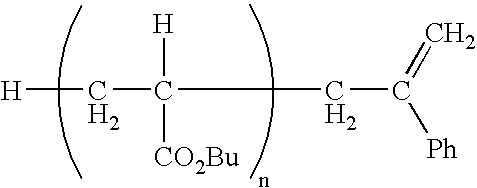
[H]CC([H])([CO2Bu])CC(=C)[Ph]
